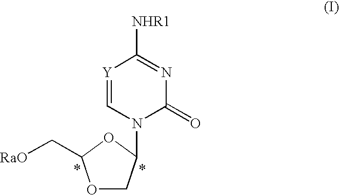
O1CC(N2C(=O)N=C([NHR1])[Y]=C2)OC1C[RaO]
